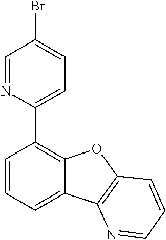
C1=CC(C2=CC=C(Br)C=N2)=C2C(=C1)C1=C(O2)C=CC=N1
